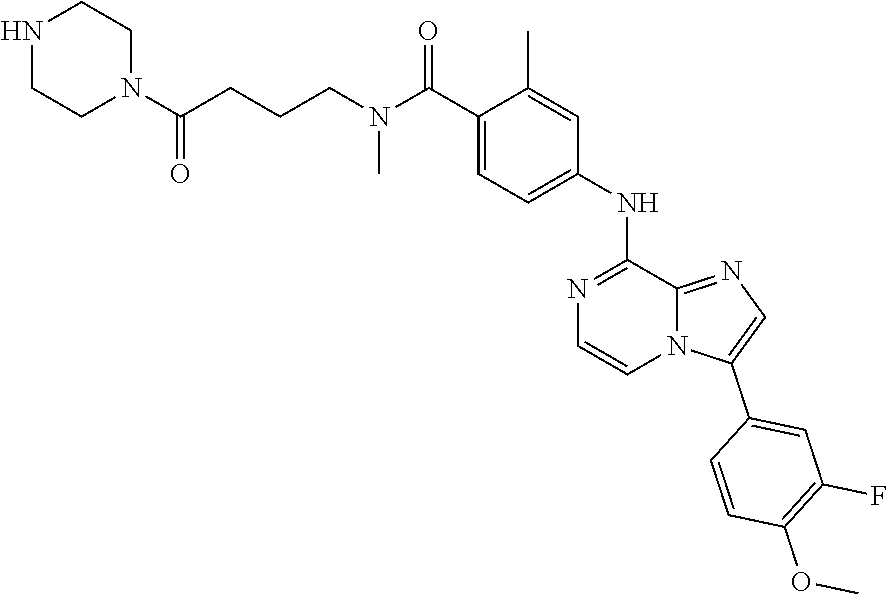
N1CCN(C(=O)CCCN(C(C2=CC=C(NC3=NC=CN4C3=NC=C4C3=CC(F)=C(OC)C=C3)C=C2C)=O)C)CC1
